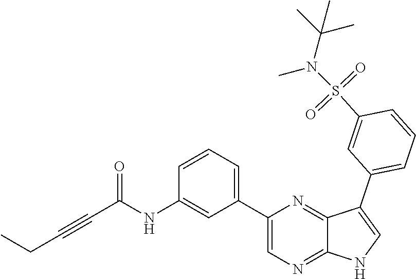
C(#CC(NC1=CC(C2=CN=C3C(=N2)C(C2=CC=CC(S(N(C)C(C)(C)C)(=O)=O)=C2)=CN3)=CC=C1)=O)CC
